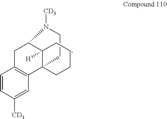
C1=CC([CD3])=CC2=C1CC1C3([H])C2(CCCC3)CCN1[CD3]
